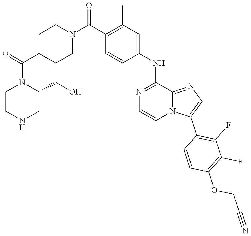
N1(C(=O)C2CCN(C(C3=C(C)C=C(NC4=NC=CN5C(C6=C(F)C(F)=C(OCC#N)C=C6)=CN=C54)C=C3)=O)CC2)C(CO)CNCC1
